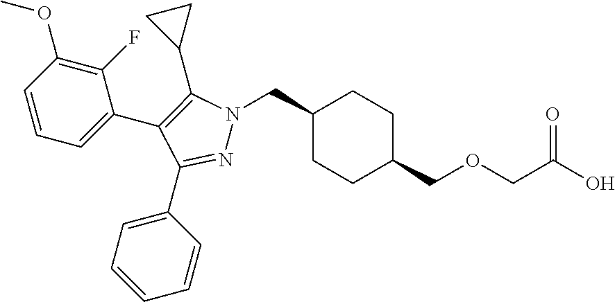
C1(CN2N=C(C3=CC=CC=C3)C(C3=CC=CC(OC)=C3F)=C2C2CC2)CCC(COCC(O)=O)CC1
